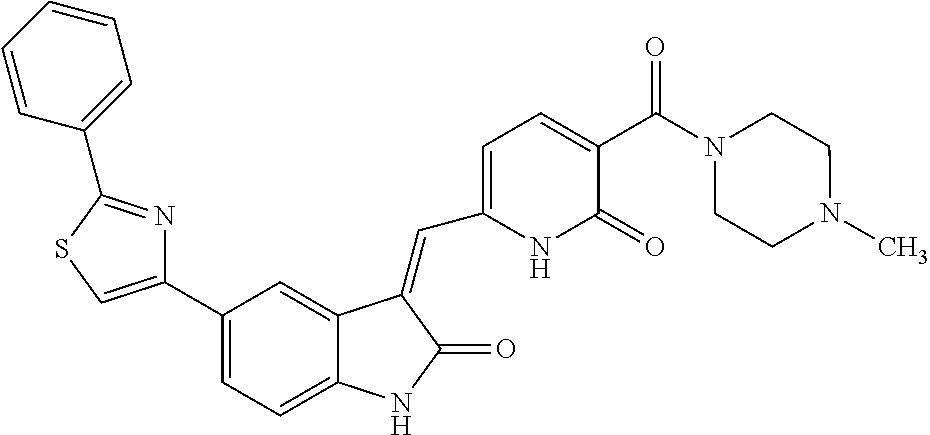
C1(C2=CSC(C3=CC=CC=C3)=N2)=CC=C2C(=C1)C(=CC1=CC=C(C(N3CCN(C)CC3)=O)C(=O)N1)C(=O)N2
